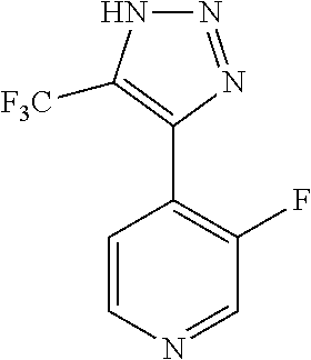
C1=CN=CC(F)=C1C1=C([F3C])NN=N1
